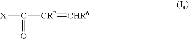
[X]C([CR7]=[CHR6])=O
